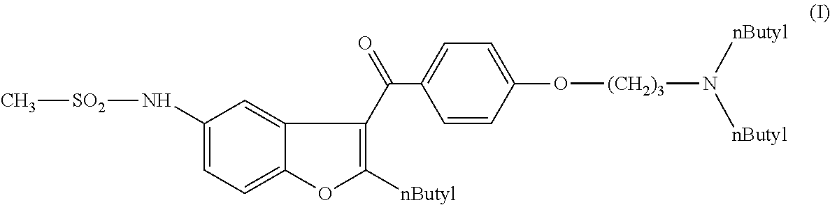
C1=CC(O[(CH2)3]N([nButyl])[nButyl])=CC=C1C(=O)C1=C([nButyl])OC2=CC=C(N[SO2]C)C=C21
